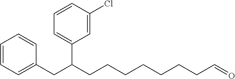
C1=C(CC(CCCCCCCC=O)C2=CC=CC(Cl)=C2)C=CC=C1
